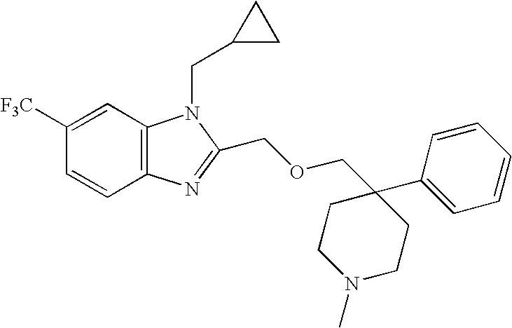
C1=CC2=C(C=C1[F3C])N(CC1CC1)C(COCC1(C3=CC=CC=C3)CCN(C)CC1)=N2
